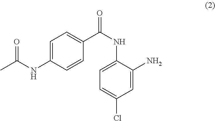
C1=CC(NC(=O)C)=CC=C1C(NC1=CC=C(Cl)C=C1N)=O
